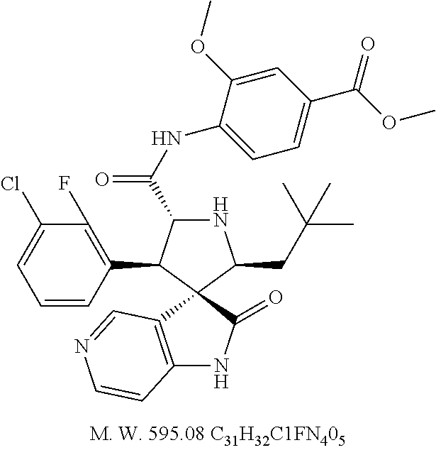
N1C(C(NC2=CC=C(C(=O)OC)C=C2OC)=O)C(C2=C(F)C(Cl)=CC=C2)C2(C1CC(C)(C)C)C1=C(NC2=O)C=CN=C1
